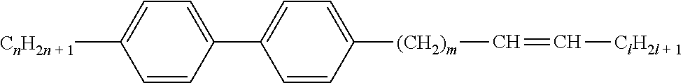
C1=CC(C2=CC=C([(CH2)m]C=C[ClH2l + 1])C=C2)=CC=C1[CnH2n + 1]
